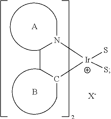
[A].B.C1CC(C)[Ir](S)(S)N1C.[X-]
